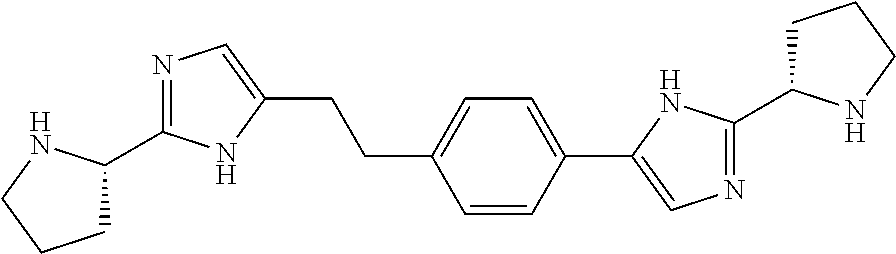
N1=C(C2CCCN2)NC(CCC2=CC=C(C3=CN=C(C4CCCN4)N3)C=C2)=C1
